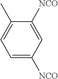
C1(C)=CC=C([NCO])C=C1[NCO]
